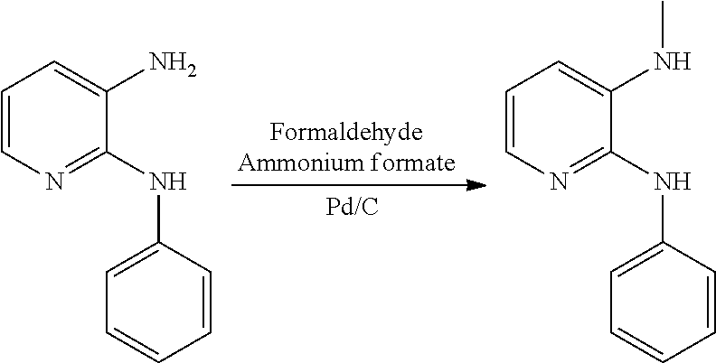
C1=CN=C(NC2=CC=CC=C2)C(N)=C1.C1=CN=C(NC2=CC=CC=C2)C(NC)=C1
